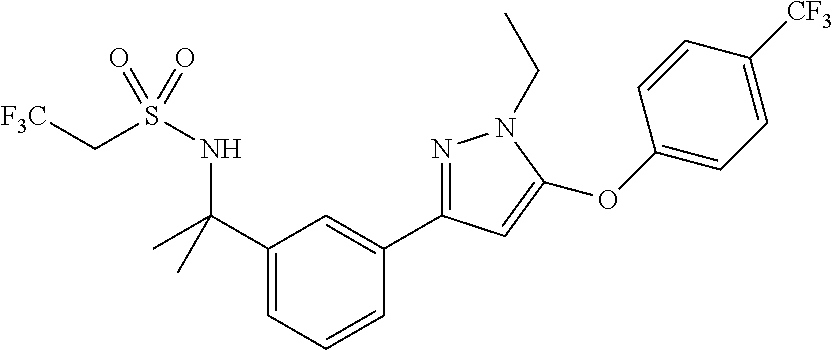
C1(C(NS(C[F3C])(=O)=O)(C)C)=CC=CC(C2=NN(CC)C(OC3=CC=C([CF3])C=C3)=C2)=C1
